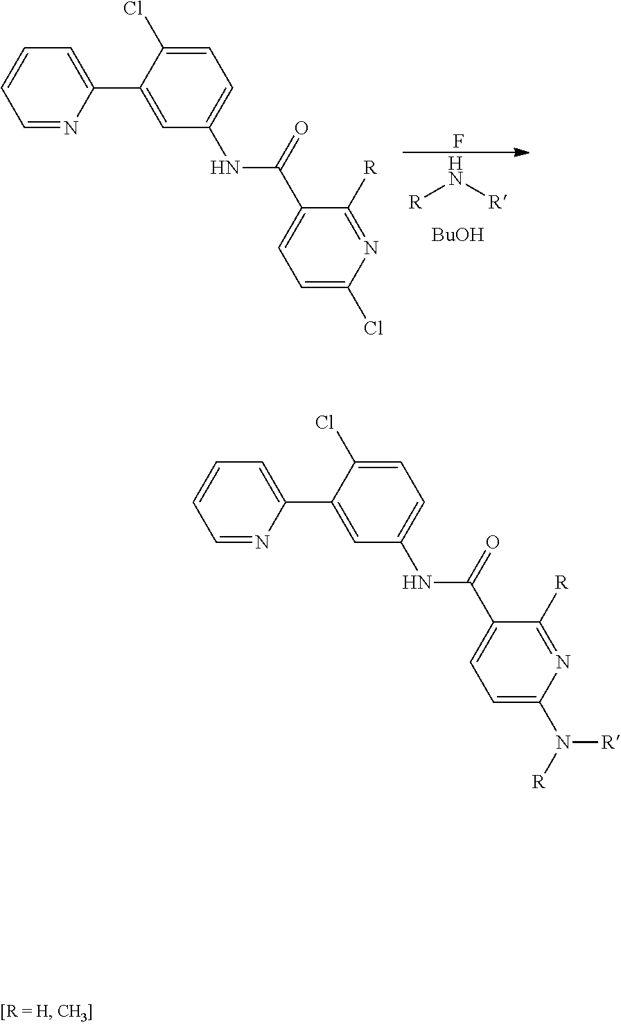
[R]N[R].[BuOH].F.C1=NC(C2=CC(NC(C3=CC=C(Cl)N=C3[R])=O)=CC=C2Cl)=CC=C1.C1=NC(C2=CC(NC(C3=CC=C(N([R])[R])N=C3[R])=O)=CC=C2Cl)=CC=C1
